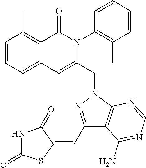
C1=CC=C2C(=C1C)C(=O)N(C1=C(C)C=CC=C1)C(CN1C3=C(C(N)=NC=N3)C(C=C3C(=O)NC(=O)S3)=N1)=C2
